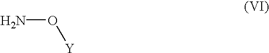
NO[Y]
